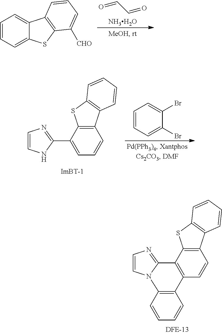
C1=CNC(C2=CC=CC3=C2SC2=C3C=CC=C2)=N1.C1=CC=C(Br)C(Br)=C1.C1=CN2C(=N1)C1=C(C=CC3=C1SC1=C3C=CC=C1)C1=C2C=CC=C1.C1=CC=C2C(=C1)C1=C(S2)C([CHO])=CC=C1.O=CC=O.[NH3H2O]
